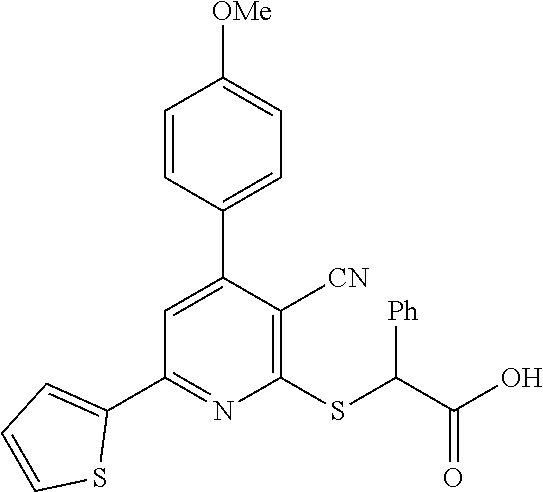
C1(C2=CC(C3=CC=CS3)=NC(SC(C(O)=O)[Ph])=C2[CN])=CC=C([OMe])C=C1
